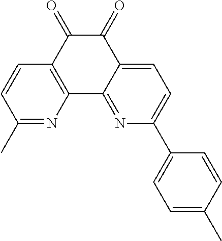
C1(C)=NC2=C(C=C1)C(=O)C(=O)C1=CC=C(C3=CC=C(C)C=C3)N=C21
